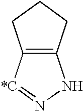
C12=C([*C]=NN1)CCC2
